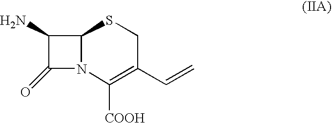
C1(N)C(=O)N2C1SCC(C=C)=C2[COOH]
